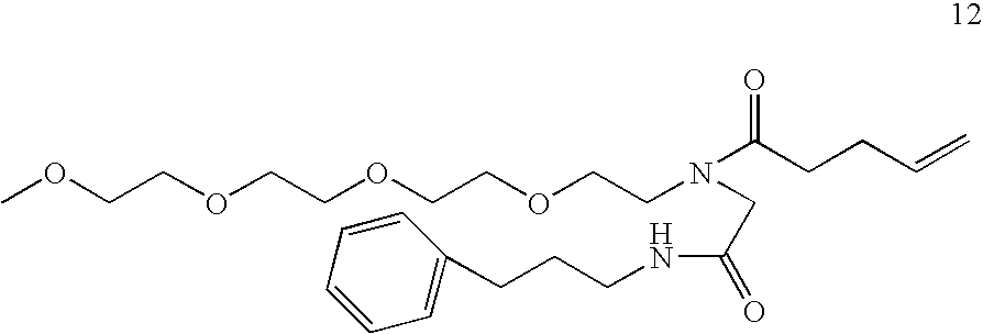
COCCOCCOCCOCCN(CC(NCCCC1=CC=CC=C1)=O)C(CCC=C)=O
